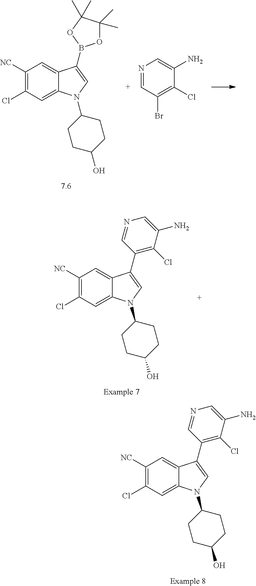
C1([NC])=C(Cl)C=C2C(=C1)C(C1=C(Cl)C(N)=CN=C1)=CN2C1CCC(O)CC1.C1([NC])=C(Cl)C=C2C(=C1)C(C1=C(Cl)C(N)=CN=C1)=CN2C1CCC(O)CC1.C1([NC])=C(Cl)C=C2C(=C1)C(B1OC(C)(C)C(C)(C)O1)=CN2C1CCC(O)CC1.N1=CC(Br)=C(Cl)C(N)=C1
